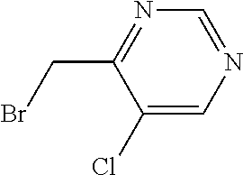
C1(Cl)=CN=CN=C1CBr
